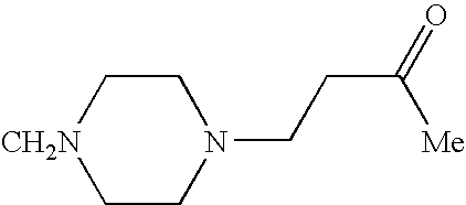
C1C[CH2N]CCN1CCC(=O)[Me]
